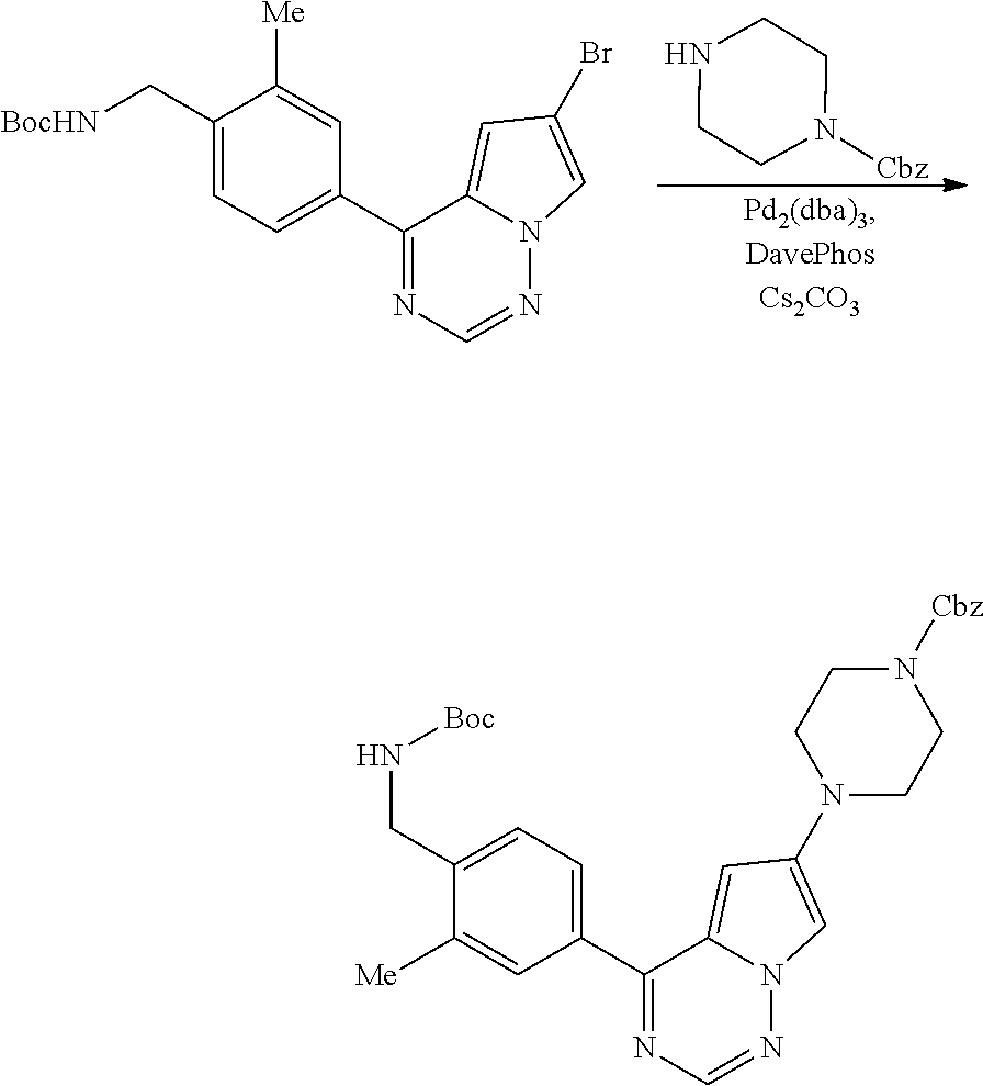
C1CNCCN1[Cbz].C1=C(C[BocHN])C([Me])=CC(C2=NC=NN3C2=CC(Br)=C3)=C1.N12N=CN=C(C3=CC=C(CN[Boc])C([Me])=C3)C1=CC(N1CCN([Cbz])CC1)=C2
